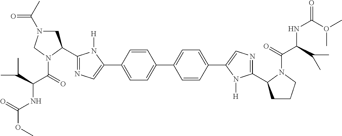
N1=C(C2CN(C(C)=O)CN2C(C(C(C)C)NC(=O)OC)=O)N([H])C(C2=CC=C(C3=CC=C(C4=CN=C(C5CCCN5C(C(C(C)C)NC(=O)O(C)C)=O)N4[H])C=C3)C=C2)=C1
